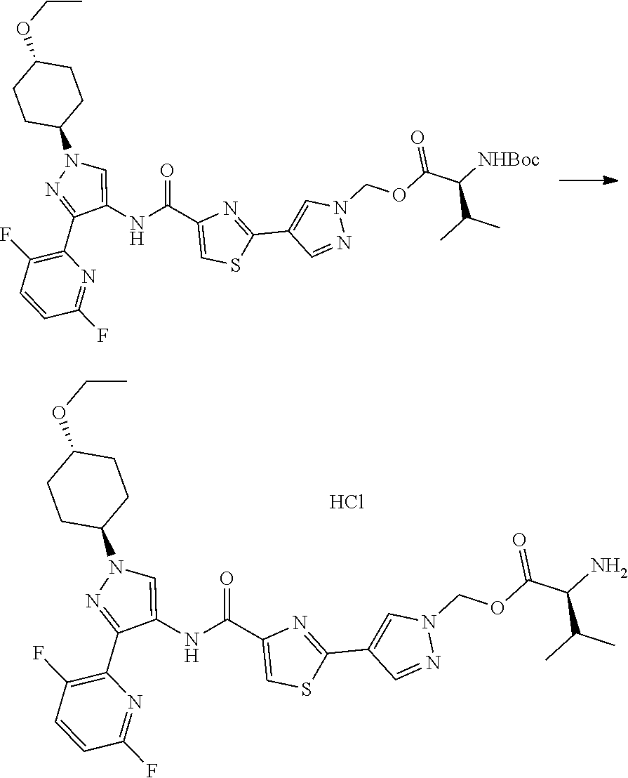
C1(F)=C(C2=NN(C3CCC(OCC)CC3)C=C2NC(C2=CSC(C3=CN(COC(=O)C(C(C)C)[NHBoc])N=C3)=N2)=O)N=C(F)C=C1.C1(F)=C(C2=NN(C3CCC(OCC)CC3)C=C2NC(C2=CSC(C3=CN(COC(=O)C(C(C)C)N)N=C3)=N2)=O)N=C(F)C=C1.Cl
